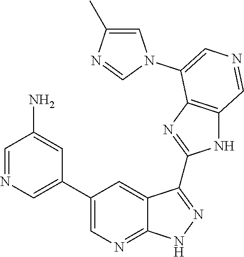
C1=NC=C(C2=CN=C3C(=C2)C(C2=NC4=C(N2)C=NC=C4N2C=C(C)N=C2)=NN3)C=C1N
